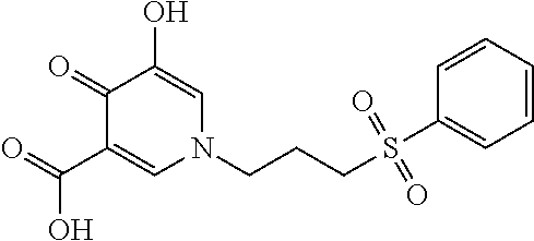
C1(=O)C(C(O)=O)=CN(CCCS(C2=CC=CC=C2)(=O)=O)C=C1O
